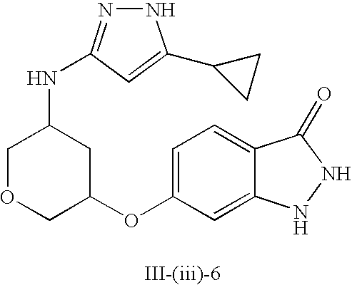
C1=C(OC2CC(NC3=NNC(C4CC4)=C3)COC2)C=C2C(=C1)C(=O)NN2
